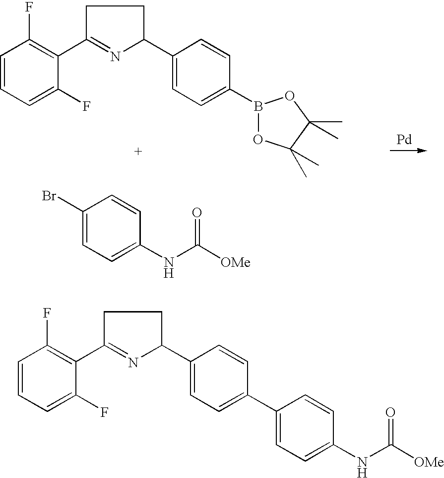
[Pd].BrC1=CC=C(NC([OMe])=O)C=C1.C1=CC=C(F)C(C2=NC(C3=CC=C(B4OC(C)(C)C(C)(C)O4)C=C3)CC2)=C1F.C1=CC=C(F)C(C2=NC(C3=CC=C(C4=CC=C(NC([OMe])=O)C=C4)C=C3)CC2)=C1F
